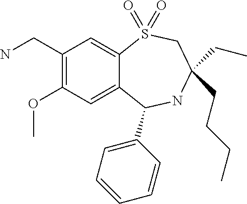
NCC1=C(OC)C=C2C(=C1)S(=O)(=O)CC(CC)(CCCC)NC2C1=CC=CC=C1
